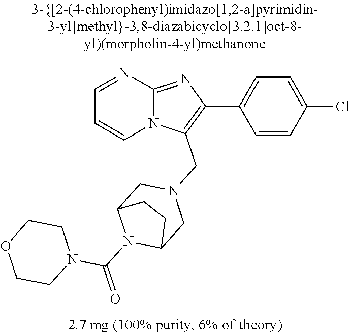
C1=CC(Cl)=CC=C1C1=C(CN2CC3N(C(=O)N4CCOCC4)C(C2)CC3)N2C(=N1)N=CC=C2
